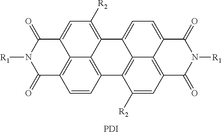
C1=CC2=C3C4=C1C(=O)N([R1])C(=O)C4=CC([R2])=C3C1=CC=C3C4=C(C=C([R2])C2=C14)C(=O)N([R1])C3=O.[PDI]
